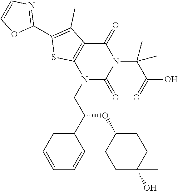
N1(CC(C2=CC=CC=C2)OC2CCC(O)(C)CC2)C(=O)N(C(C(=O)O)(C)C)C(=O)C2=C1SC(C1=NC=CO1)=C2C
